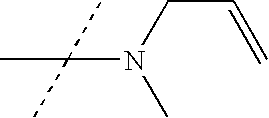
N(C(C)(C)C)(CC=C)C
